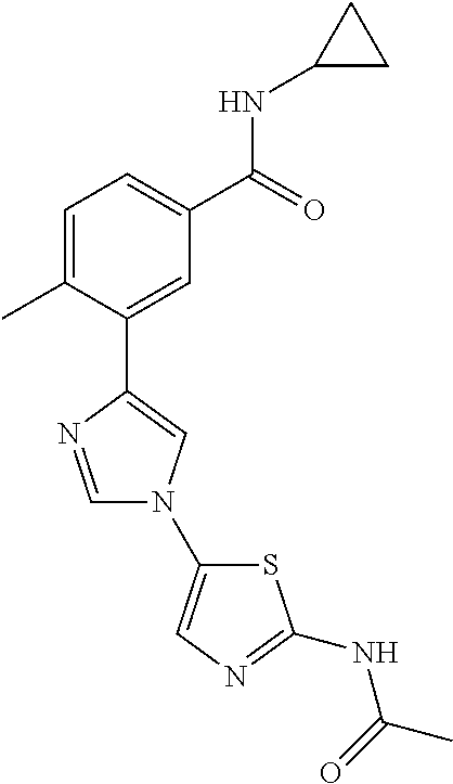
C1=C(C)C(C2=CN(C3=CN=C(NC(C)=O)S3)C=N2)=CC(C(=O)NC2CC2)=C1
